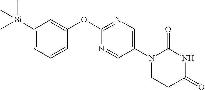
C1(OC2=NC=C(N3CCC(=O)NC3=O)C=N2)=CC([Si](C)(C)C)=CC=C1
